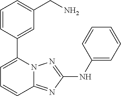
N12C(=NC(NC3=CC=CC=C3)=N1)C=CC=C2C1=CC(CN)=CC=C1
